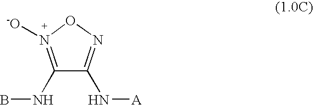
C1(NB)=N([-O])ON=C1N[A]
